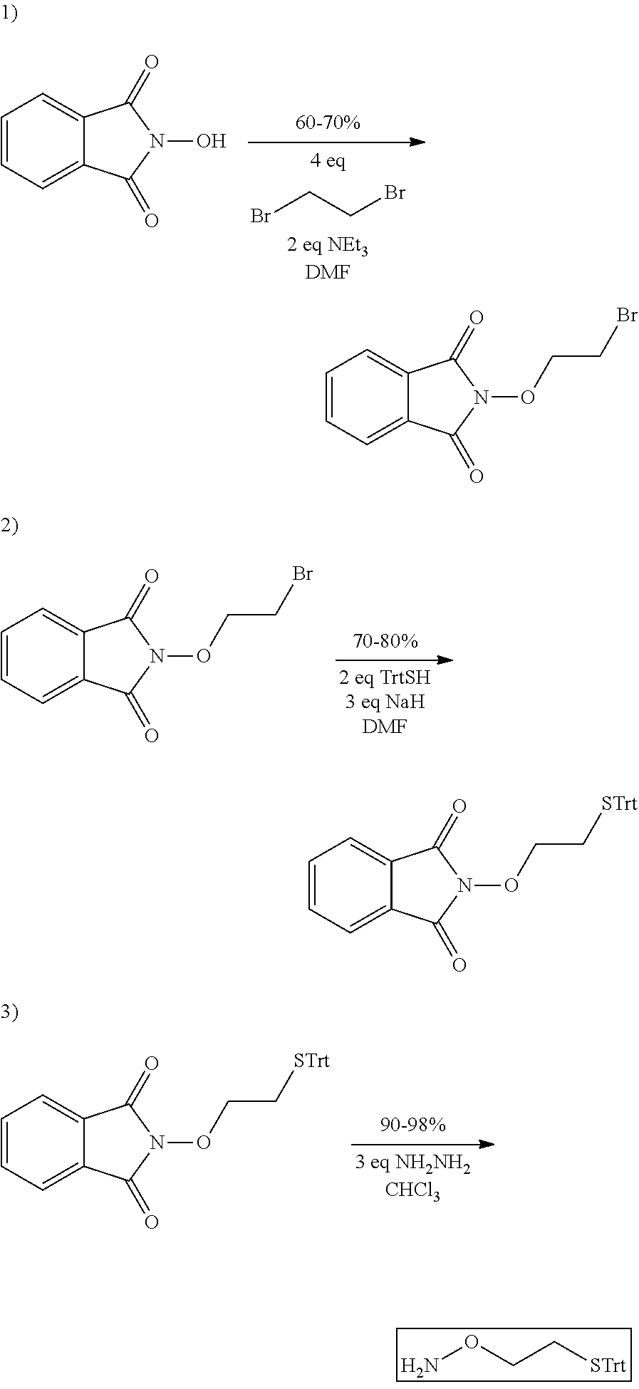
BrCCBr.C1=CC=C2C(=C1)C(=O)N(O)C2=O.C1=CC=C2C(=C1)C(=O)N(OCCBr)C2=O.C1=CC=C2C(=C1)C(=O)N(OCC[STrt])C2=O.NOCC[STrt].C1=CC=C2C(=C1)C(=O)N(OCCBr)C2=O.C1=CC=C2C(=C1)C(=O)N(OCC[STrt])C2=O
